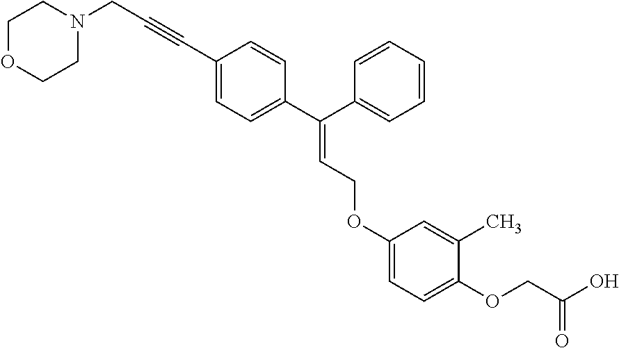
C(C1=CC=C(C(C2=CC=CC=C2)=CCOC2=CC=C(OCC(O)=O)C(C)=C2)C=C1)#CCN1CCOCC1
